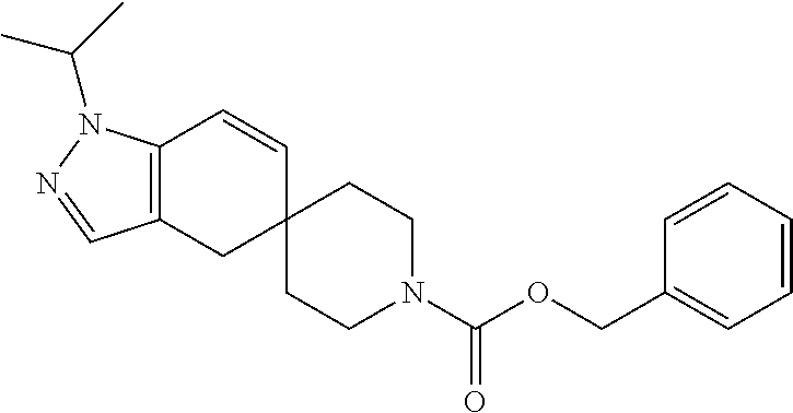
C12=C(CC3(C=C1)CCN(C(OCC1=CC=CC=C1)=O)CC3)C=NN2C(C)C
